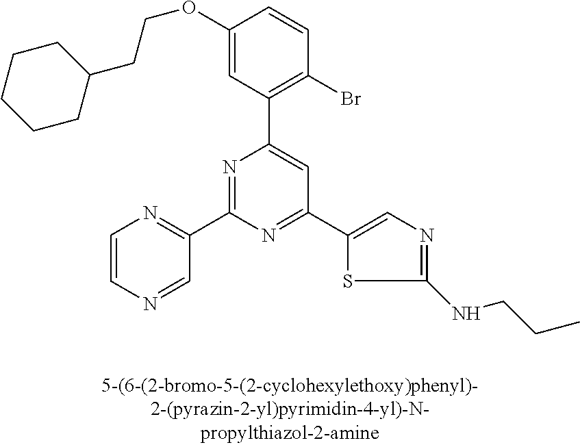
C1(OCCC2CCCCC2)=CC(C2=CC(C3=CN=C(NCCC)S3)=NC(C3=NC=CN=C3)=N2)=C(Br)C=C1
